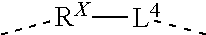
[RX]([L4]C)C
